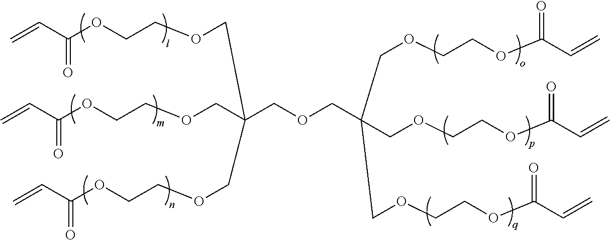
C(OCC(COCCOC(C=C)=O)(COCCOC(C=C)=O)COCCOC(C=C)=O)C(COCCOC(C=C)=O)(COCCOC(C=C)=O)COCCOC(C=C)=O
